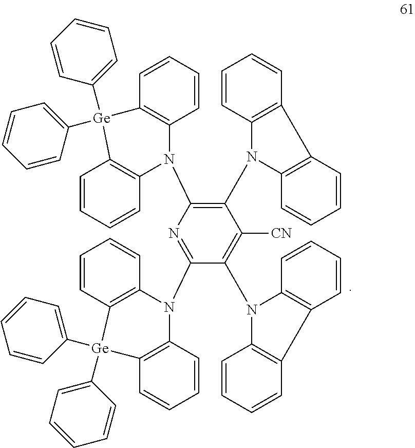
N1(C2=NC(N3C4=C([Ge](C5=CC=CC=C5)(C5=CC=CC=C5)C5=C3C=CC=C5)C=CC=C4)=C(N3C4=C(C=CC=C4)C4=C3C=CC=C4)C([CN])=C2N2C3=C(C4=C2C=CC=C4)C=CC=C3)C2=C([Ge](C3=CC=CC=C3)(C3=CC=CC=C3)C3=C1C=CC=C3)C=CC=C2
